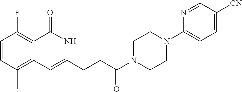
C1=CC(C)=C2C(=C1F)C(=O)NC(CCC(N1CCN(C3=CC=C([CN])C=N3)CC1)=O)=C2
